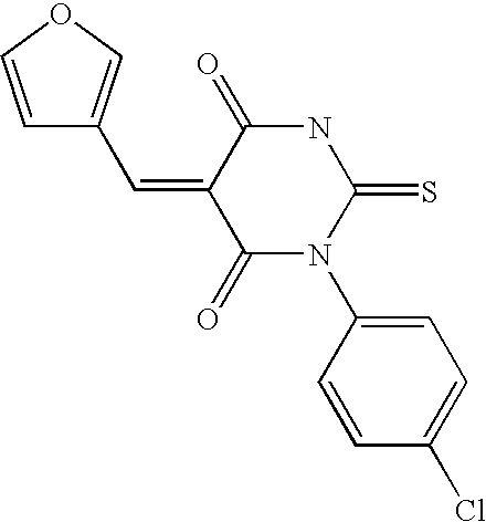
C1=CC(N2C(=O)C(=CC3=COC=C3)C(=O)NC2=S)=CC=C1Cl
